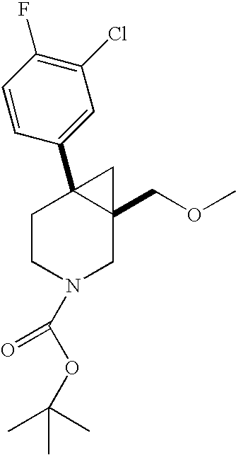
C1CN(C(OC(C)(C)C)=O)CC2(COC)C1(C1=CC(Cl)=C(F)C=C1)C2
